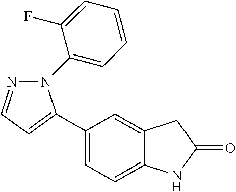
C1(C2=CC=NN2C2=CC=CC=C2F)=CC=C2C(=C1)CC(=O)N2
